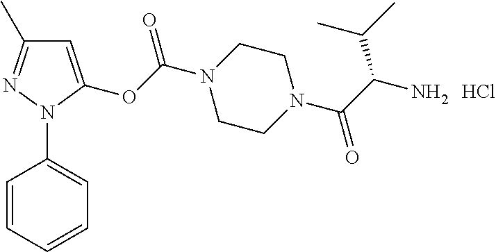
C1=C(OC(N2CCN(C(C(N)C(C)C)=O)CC2)=O)N(C2=CC=CC=C2)N=C1C.Cl
